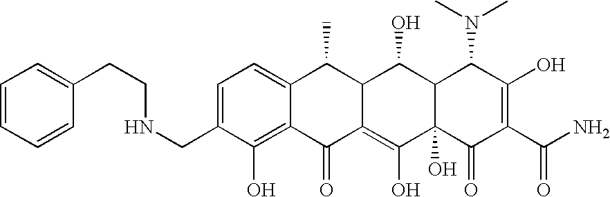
N(CC1=CC=C2C(=C1O)C(=O)C1=C(O)C3(O)C(C(O)C1C2C)C(N(C)C)C(O)=C(C(N)=O)C3=O)CCC1=CC=CC=C1
